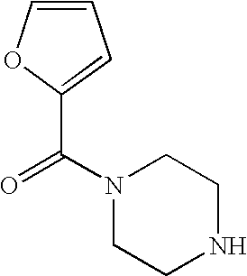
N1(C(=O)C2=CC=CO2)CCNCC1
